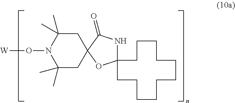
[W]ON1C(C)(C)CC2(CC1(C)C)OC1(NC2=O)CCCCCCCCCCC1
